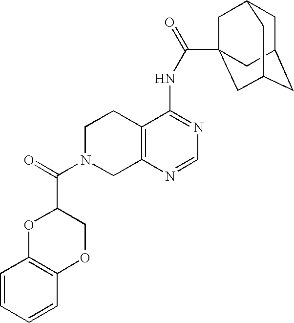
C1N(C(=O)C2OC3=C(OC2)C=CC=C3)CC2=C(C1)C(NC(=O)C13CC4CC(CC(C1)C4)C3)=NC=N2
